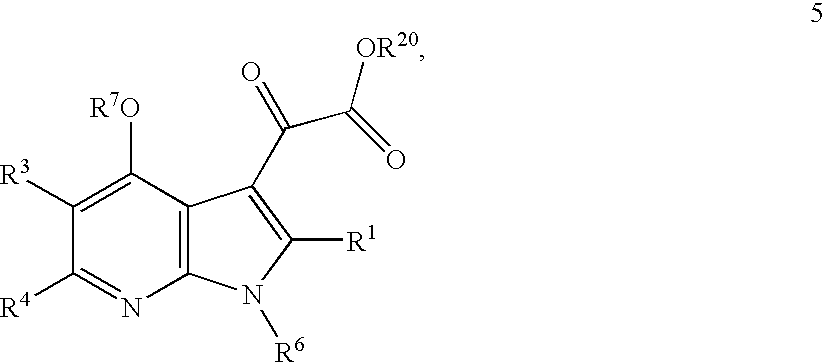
C1([R3])=C([R7O])C2=C(N=C1[R4])N([R6])C([R1])=C2C(C(=O)[OR20])=O
